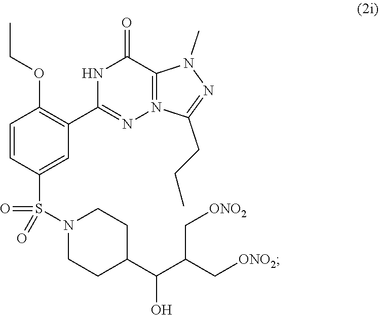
OC(C1CCN(S(=O)(=O)C2=CC(C3=NN4=C(N(C)N=C4CCC)C(=O)N3)=C(OCC)C=C2)CC1)C(C[ONO2])C[ONO2]
